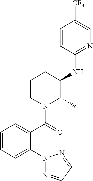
C1=CC(NC2CCCN(C(=O)C3=CC=CC=C3N3N=CC=N3)C2C)=NC=C1[CF3]
